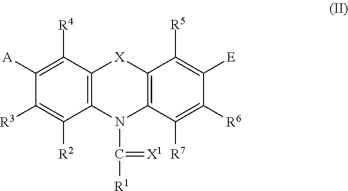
C1([A])=C([R4])C2=C(C([R2])=C1[R3])N(C(=[X1])[R1])C1=C([X]2)C([R5])=C([E])C([R6])=C1[R7]
